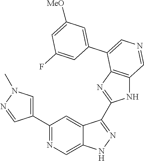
C1(C2=CN(C)N=C2)=NC=C2C(=C1)C(C1=NC3=C(N1)C=NC=C3C1=CC([MeO])=CC(F)=C1)=NN2
